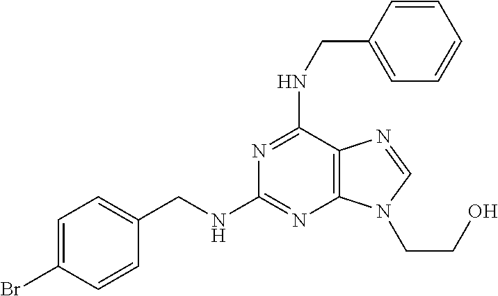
C1=C(Br)C=CC(CNC2=NC3=C(C(NCC4=CC=CC=C4)=N2)N=CN3CCO)=C1
